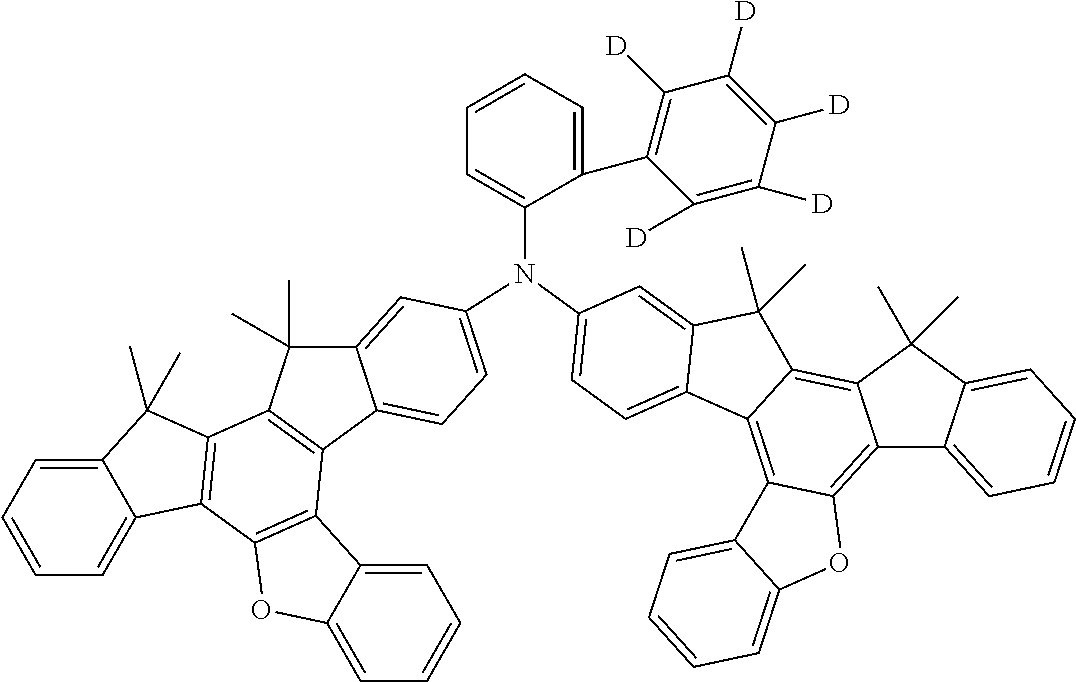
C12=C3C(=C4C(=C1C(C)(C)C1=CC=CC=C21)C(C)(C)C1=CC(N(C2=CC=CC=C2C2=C([D])C([D])=C([D])C([D])=C2[D])C2=CC=C5C6=C(C7=C(C8=CC=CC=C8C7(C)C)C7=C6C6=CC=CC=C6O7)C(C)(C)C5=C2)=CC=C41)C1=CC=CC=C1O3
